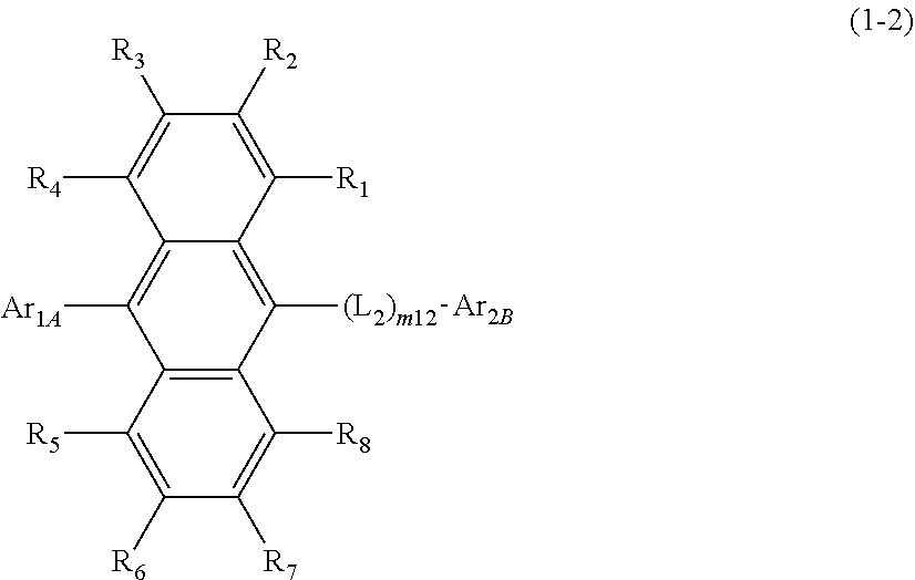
C1([R5])=C([R6])C([R7])=C([R8])C2=C1C([Ar1A])=C1C(=C2[(L2)m12][Ar2B])C([R1])=C([R2])C([R3])=C1[R4]
